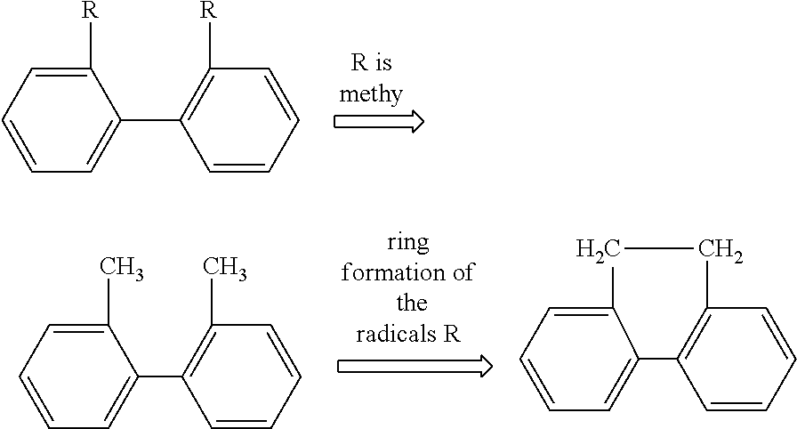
C1=CC=CC([R])=C1C1=CC=CC=C1[R].C1=CC=CC(C)=C1C1=CC=CC=C1C.C1=CC=CC2=C1C1=CC=CC=C1CC2
